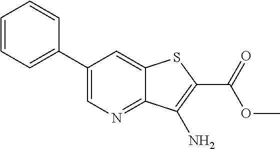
C1(C2=CC=CC=C2)=CN=C2C(=C1)SC(C(=O)OC)=C2N
